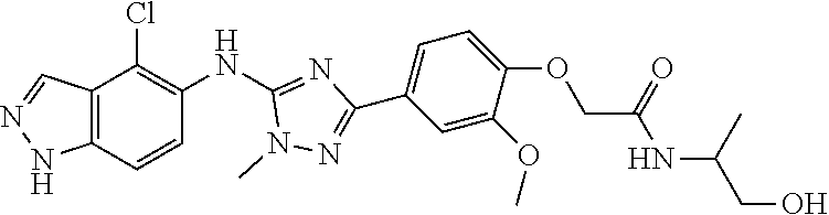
C12=C(C=CC(NC3=NC(C4=CC=C(OCC(NC(CO)C)=O)C(OC)=C4)=NN3C)=C1Cl)NN=C2
